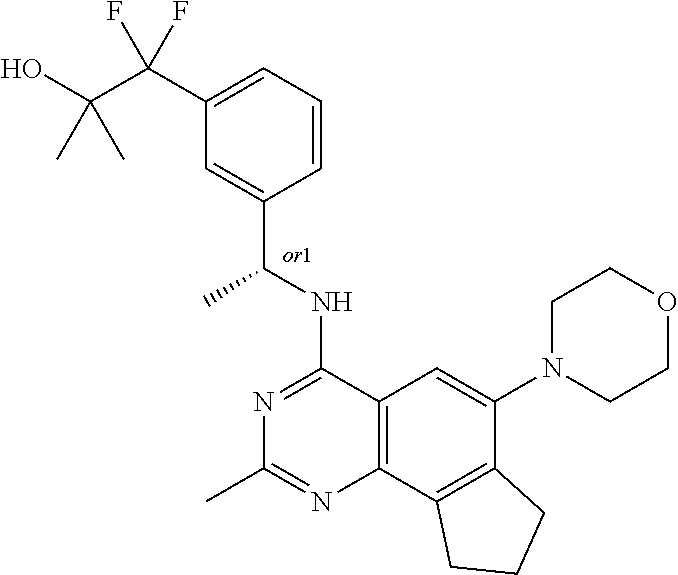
C12=C(C3=C(C(N4CCOCC4)=C1)CCC3)N=C(C)N=C2NC(C1=CC(C(C(O)(C)C)(F)F)=CC=C1)C
